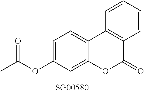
O(C1=CC=C2C(=C1)OC(=O)C1=C2C=CC=C1)C(C)=O
